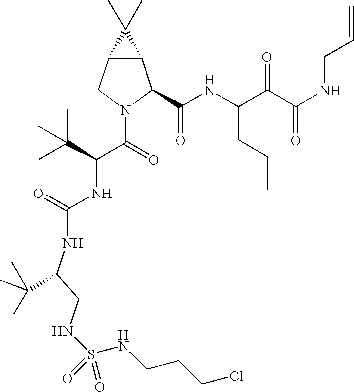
N(C(NC(C(=O)N1C(C(NC(C(C(NCC=C)=O)=O)CCC)=O)C2C(C1)C2(C)C)C(C)(C)C)=O)C(CNS(NCCCCl)(=O)=O)C(C)(C)C
